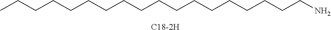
CCCCCCCCCCCCCCCCCCN.[C18-2H]
